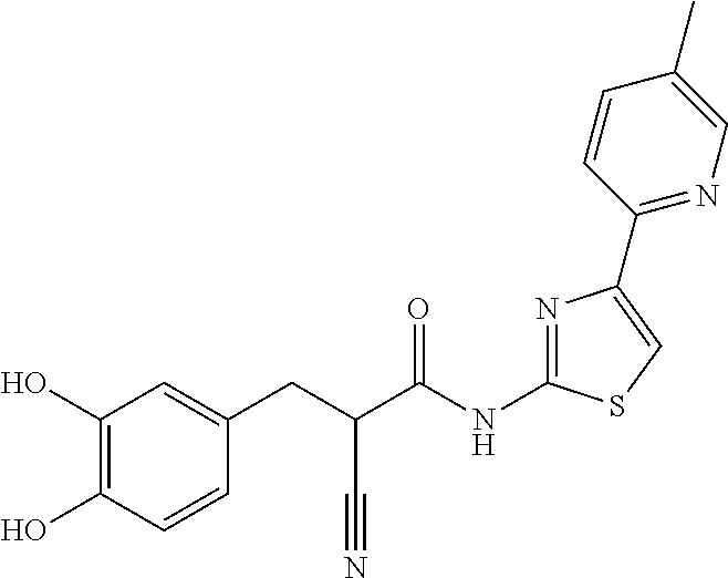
C1(O)=C(O)C=CC(CC(C(NC2=NC(C3=NC=C(C)C=C3)=CS2)=O)C#N)=C1
